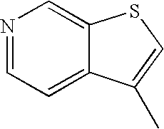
N1=CC=C2C(=C1)SC=C2C
